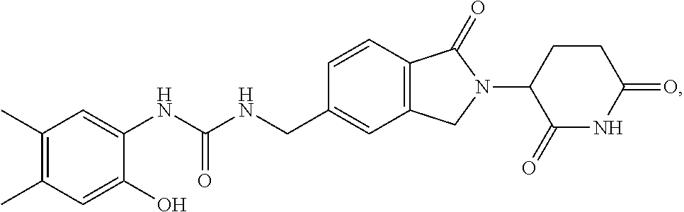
C(NCC1=CC2=C(C=C1)C(=O)N(C1C(=O)NC(=O)CC1)C2)(NC1=CC(C)=C(C)C=C1O)=O
